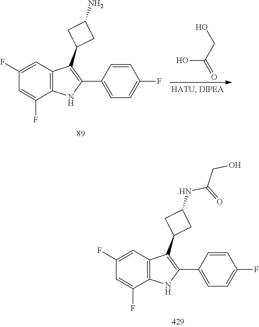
C1(C2=C(C3CC(NC(=O)CO)C3)C3=C(N2)C(F)=CC(F)=C3)=CC=C(F)C=C1.OC(CO)=O.C1(C2=C(C3CC(N)C3)C3=C(N2)C(F)=CC(F)=C3)=CC=C(F)C=C1
